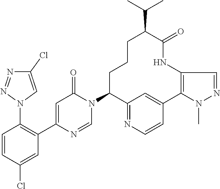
N1(C2C3=NC=CC(=C3)C3=C(NC(=O)C(C(C)C)CCC2)C=NN3C)C(=O)C=C(C2=C(N3C=C(Cl)N=N3)C=CC(Cl)=C2)N=C1
